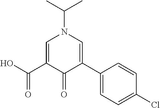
CC(C)N1C=C(C(=O)O)C(=O)C(C2=CC=C(Cl)C=C2)=C1
